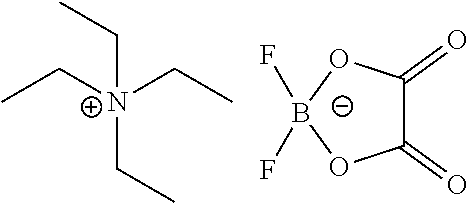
CC[N+](CC)(CC)CC.C1(=O)C(=O)O[B-](F)(F)O1
